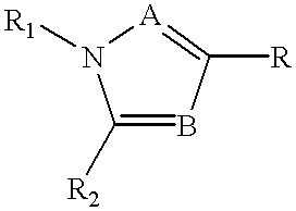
C1([R2])=BC([R])=[A]N1[R1]
